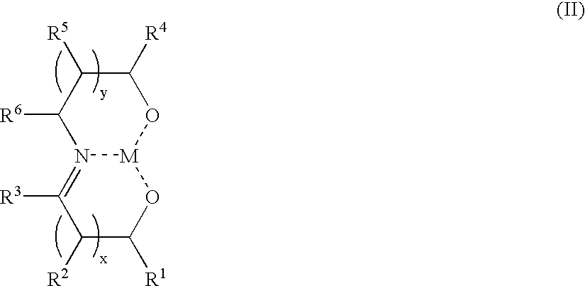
C1([R5])C([R6])N2=C([R3])C([R2])C([R1])O[M]2OC1[R4]
